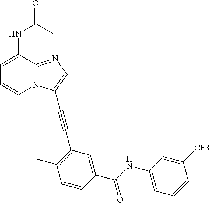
C1=C(NC(C)=O)C2=NC=C(C#CC3=C(C)C=CC(C(NC4=CC=CC([CF3])=C4)=O)=C3)N2C=C1
